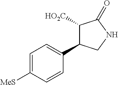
C1=C([MeS])C=CC(C2C([HO2C])C(=O)NC2)=C1
